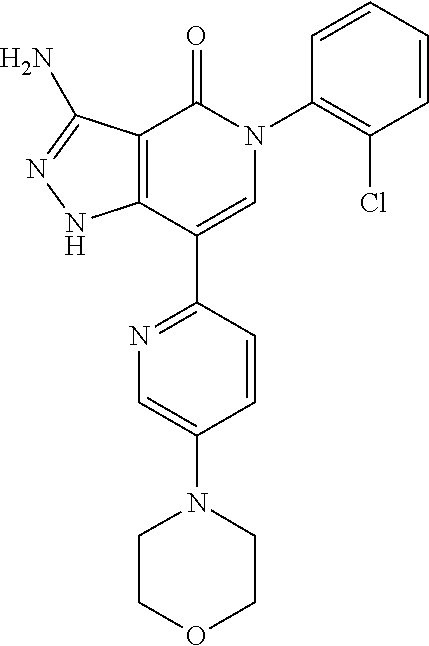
C12=C(C(C3=NC=C(N4CCOCC4)C=C3)=CN(C3=C(Cl)C=CC=C3)C1=O)NN=C2N
